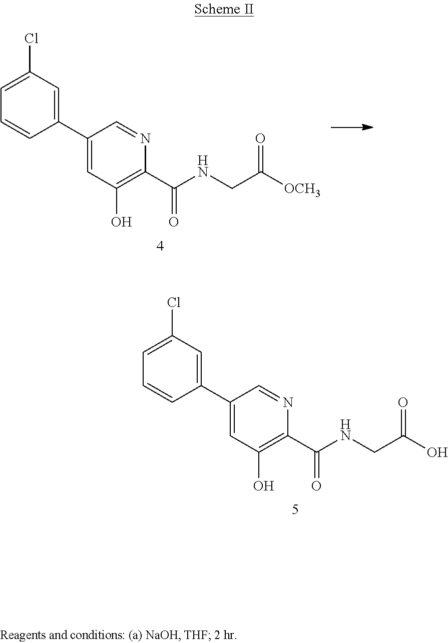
C1(Cl)=CC=CC(C2=CC(O)=C(C(NCC([OCH3])=O)=O)N=C2)=C1.C1(Cl)=CC=CC(C2=CC(O)=C(C(NCC(O)=O)=O)N=C2)=C1
